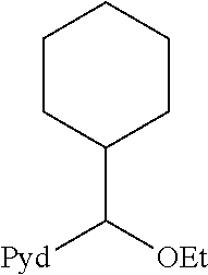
C1(C([OEt])[Pyd])CCCCC1
